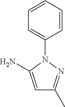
C1=CC=CC(N2C(N)=CC(C)=N2)=C1
